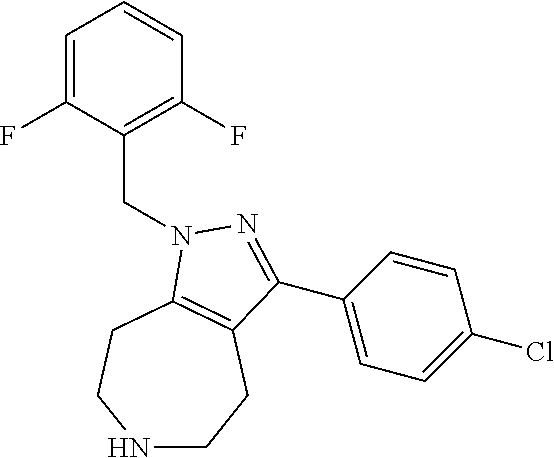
N1CCC2=C(CC1)N(CC1=C(F)C=CC=C1F)N=C2C1=CC=C(Cl)C=C1
